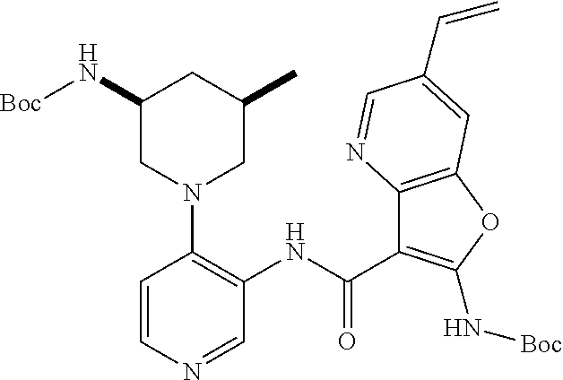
C(C1=C(N[Boc])OC2=C1N=CC(C=C)=C2)(=O)NC1=C(N2CC(C)CC(N[Boc])C2)C=CN=C1
